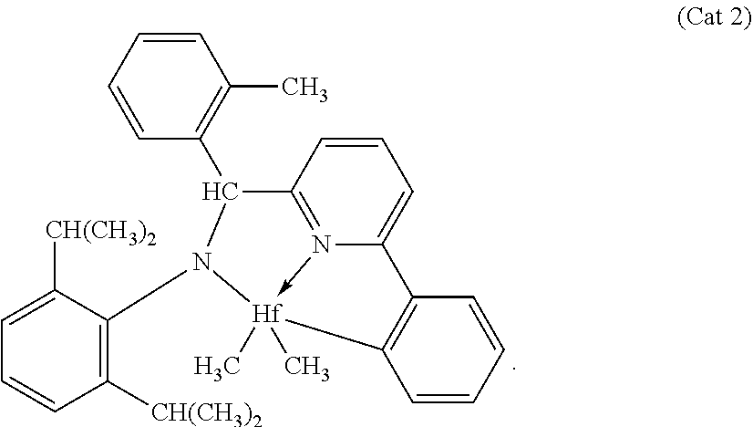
C1=CC=CC(C2N(C3=C([CH(CH3)2])C=CC=C3[CH(CH3)2])[Hf]3(C)(C)-N4=C2C=CC=C4C2=C3C=CC=C2)=C1C
